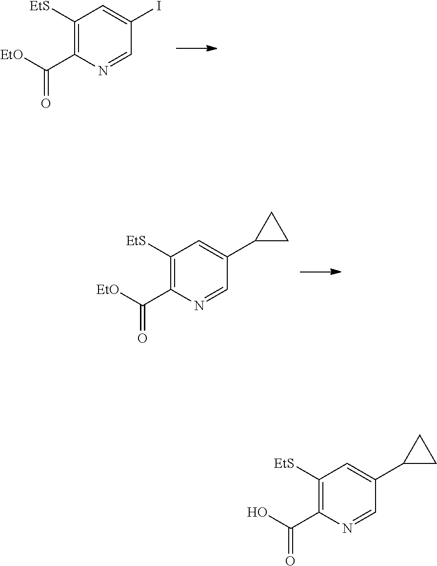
C1([EtS])=C(C([EtO])=O)N=CC(I)=C1.C1([EtS])=C(C([EtO])=O)N=CC(C2CC2)=C1.C1([EtS])=C(C(O)=O)N=CC(C2CC2)=C1
